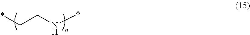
*CCN*
